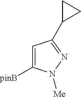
C1=C([pinB])N([Me])N=C1C1CC1
